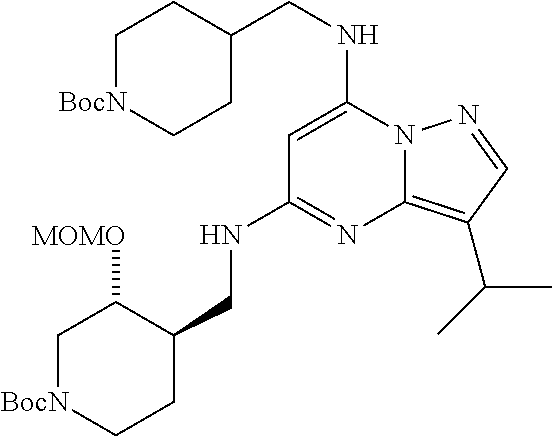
C1[BocN]CCC(CNC2=NC3=C(C(C)C)C=NN3C(NCC3CC[BocN]CC3)=C2)C1[MOMO]
